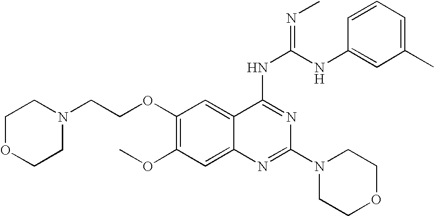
C1(OCCN2CCOCC2)=C(OC)C=C2C(=C1)C(NC(=NC)NC1=CC(C)=CC=C1)=NC(N1CCOCC1)=N2
